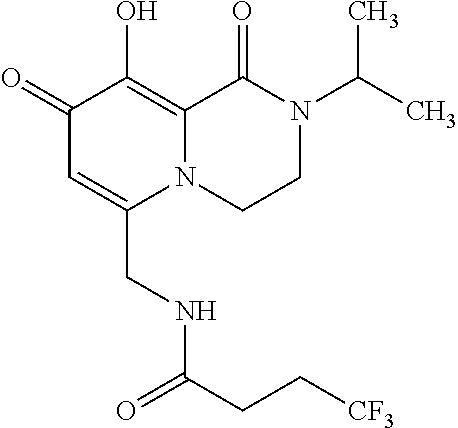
C1(=O)C=C(CNC(CC[CF3])=O)N2C(=C1O)C(=O)N(C(C)C)CC2
